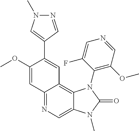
C12=NC=C3C(=C1C=C(C1=CN(C)N=C1)C(OC)=C2)N(C1=C(OC)C=NC=C1F)C(=O)N3C
